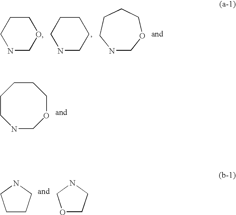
N1COCCC1.N1CCCCC1.N1COCCCC1.N1COCCCCC1.C1CCNC1.O1CCNC1
